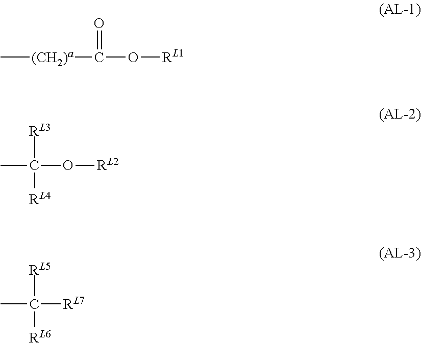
C[(CH2)a]C(=O)O[RL1].CC([RL3])(O[RL2])[RL4].CC([RL5])([RL7])[RL6]
